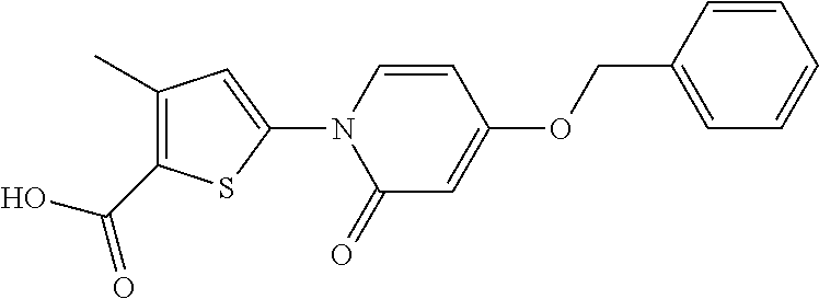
OC(C1=C(C)C=C(N2C(=O)C=C(OCC3=CC=CC=C3)C=C2)S1)=O
